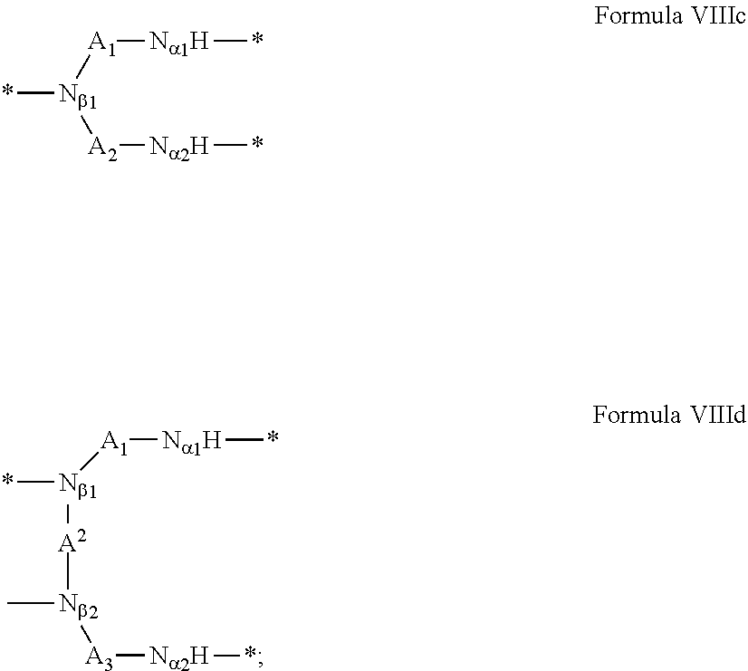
*[Nb1]([A2][Na2H]*)[A1][Na1H]*.C[Nb2]([A2][Nb1](*)[A1][Na1H]*)[A3][Na2H]*
